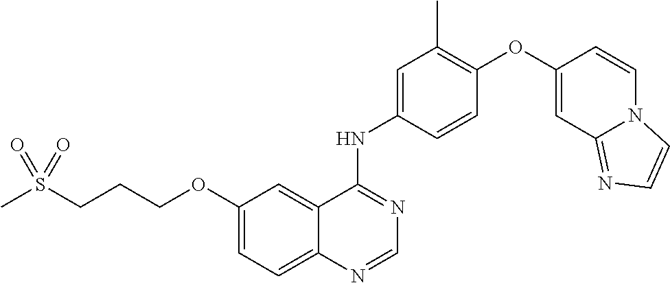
C12=CC=C(OCCCS(C)(=O)=O)C=C1C(NC1=CC(C)=C(OC3=CC4=NC=CN4C=C3)C=C1)=NC=N2
